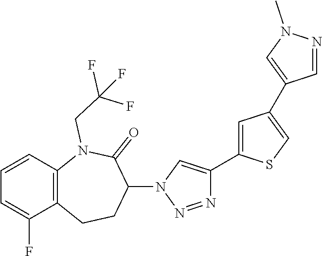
C1=CC2=C(C(F)=C1)CCC(N1C=C(C3=CC(C4=CN(C)N=C4)=CS3)N=N1)C(=O)N2CC(F)(F)F
